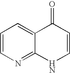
C1=CN=C2C(=C1)C(=O)C=CN2
